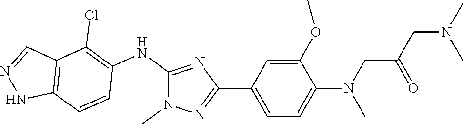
C1(NC2=C(Cl)C3=C(C=C2)NN=C3)=NC(C2=CC=C(N(CC(CN(C)C)=O)C)C(OC)=C2)=NN1C
